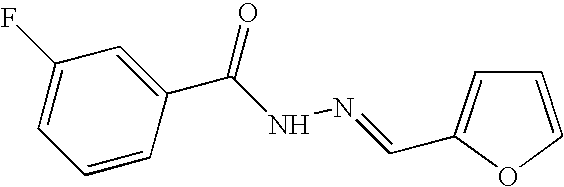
C1=CC(C(NN=CC2=CC=CO2)=O)=CC(F)=C1
